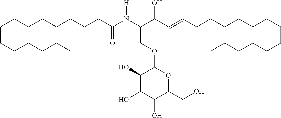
C(CCCCCC)CCCCCCCC(N(C(C(C=CCCCCCCCCCCCCC)O)COC1C(O)C(O)C(O)C(CO)O1)[H])=O
